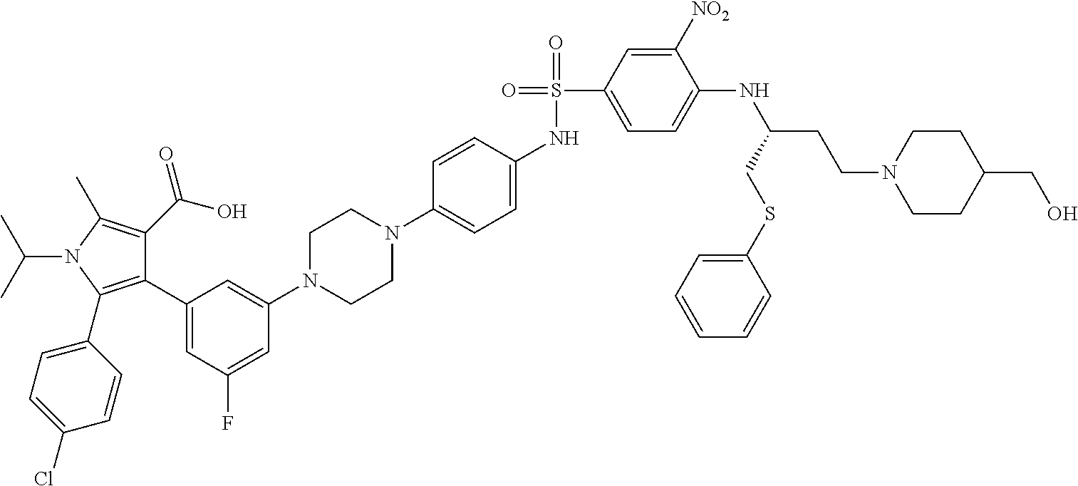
C1(C2=CC(F)=CC(N3CCN(C4=CC=C(NS(=O)(C5=CC=C(NC(CCN6CCC(CO)CC6)CSC6=CC=CC=C6)C([NO2])=C5)=O)C=C4)CC3)=C2)=C(C2=CC=C(Cl)C=C2)N(C(C)C)C(C)=C1C(O)=O
